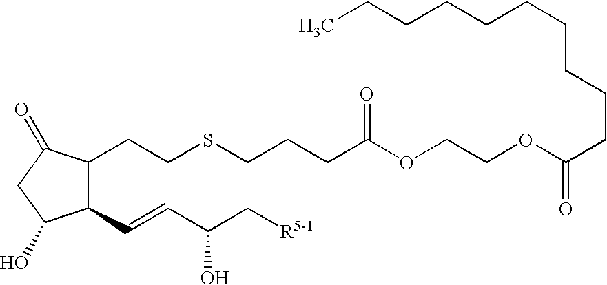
C(SCCC1C(C=CC(C[R5-1])O)C(O)CC1=O)CCC(OCCOC(CCCCCCCCCC)=O)=O
